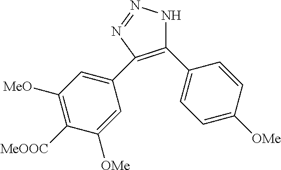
C1(C2=CC=C([OMe])C=C2)=C(C2=CC([MeO])=C([MeOOC])C([OMe])=C2)N=NN1
